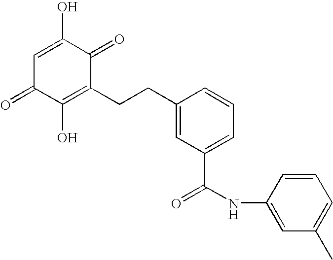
OC1=CC(=O)C(O)=C(CCC2=CC(C(NC3=CC(C)=CC=C3)=O)=CC=C2)C1=O
